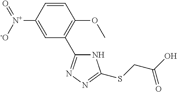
C1=CC([N+](=O)[-O])=CC(C2=NN=C(SCC(O)=O)N2)=C1OC
